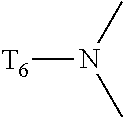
[T6]N(C)C
